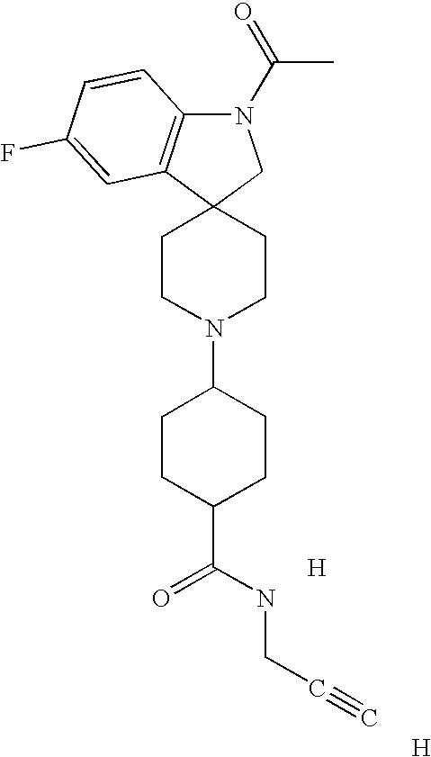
C1CN(C2CCC(C(NCC#C)=O)CC2)CCC12CN(C(C)=O)C1=C2C=C(F)C=C1.[H].[H]
